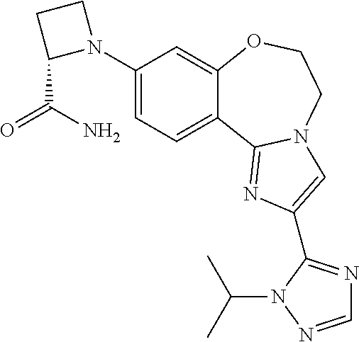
C1(N2CCC2C(N)=O)=CC=C2C(=C1)OCCN1C2=NC(C2=NC=NN2C(C)C)=C1
